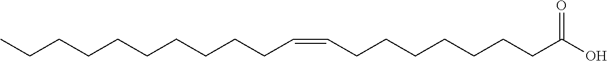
C(O)(=O)CCCCCCCC=CCCCCCCCCCC
